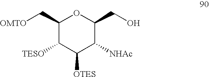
C1(C[OMTO])C([TESO])C([OTES])C([NHAc])C(CO)O1
